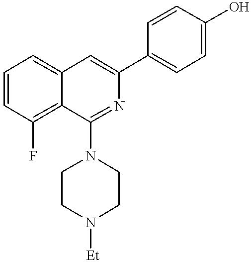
C12=CC=CC(F)=C1C(N1CCN([Et])CC1)=NC(C1=CC=C(O)C=C1)=C2
